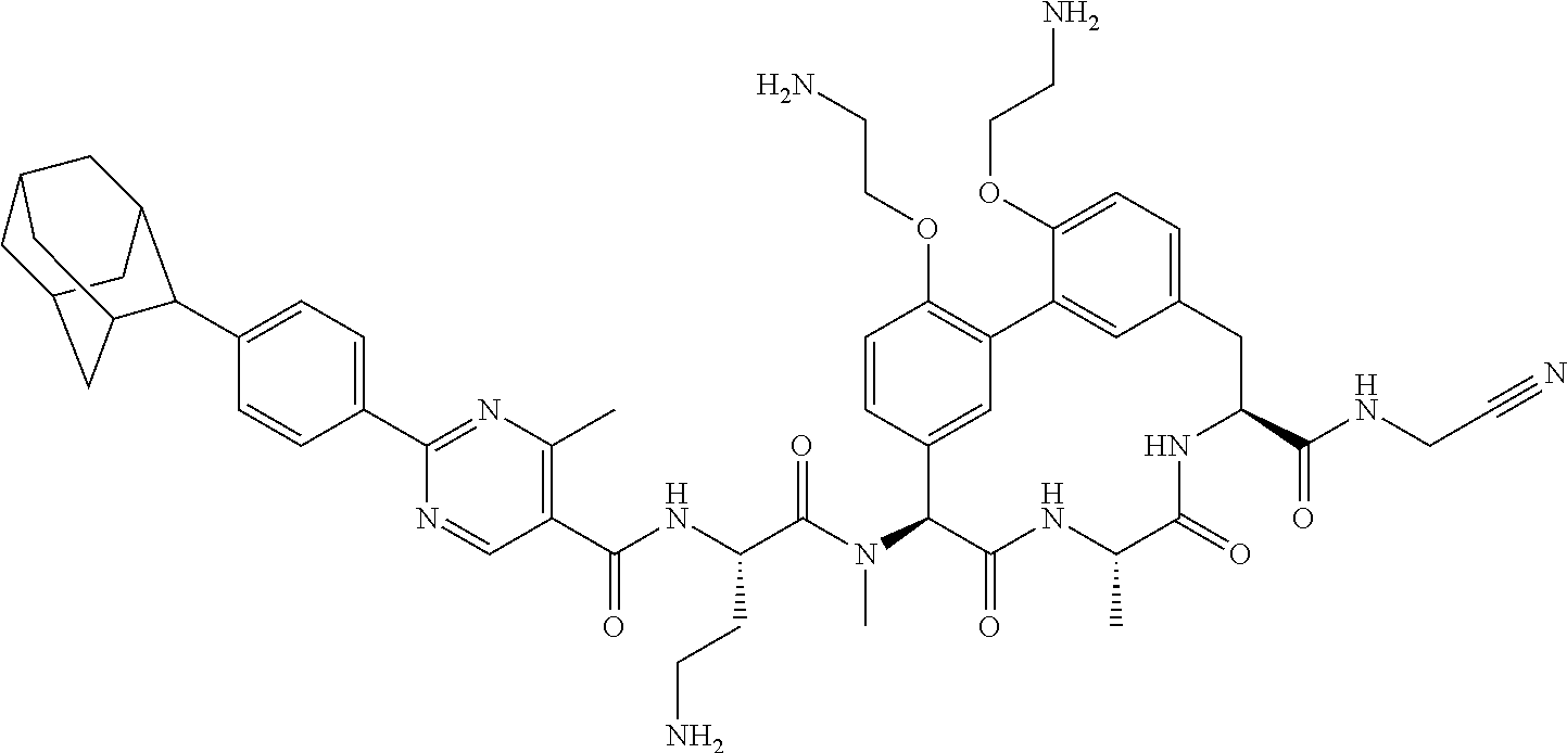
C1(C(NC(C(N(C2C(=O)NC(C)C(=O)NC(C(NCC#N)=O)CC3=CC=C(OCCN)C(=C3)C3=C(OCCN)C=CC2=C3)C)=O)CCN)=O)=C(C)N=C(C2=CC=C(C3C4CC5CC(CC3C5)C4)C=C2)N=C1
